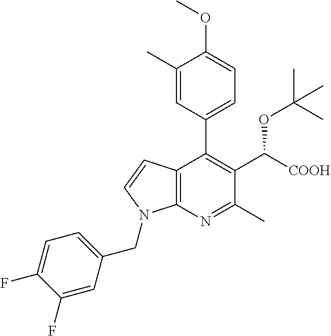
C12=C(N=C(C)C(C([COOH])OC(C)(C)C)=C1C1=CC=C(OC)C(C)=C1)N(CC1=CC=C(F)C(F)=C1)C=C2
